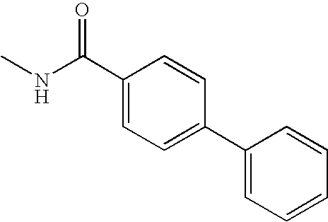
C1=CC(C(NC)=O)=CC=C1C1=CC=CC=C1
